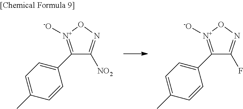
C1(C2=CC=C(C)C=C2)=[N+]([-O])ON=C1[NO2].C1(C2=CC=C(C)C=C2)=[N+]([-O])ON=C1F
